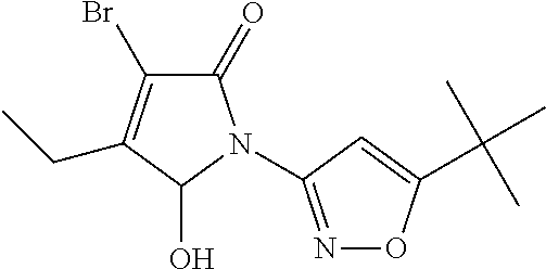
C1(=O)C(Br)=C(CC)C(O)N1C1=NOC(C(C)(C)C)=C1
